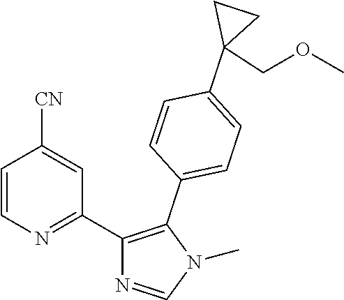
C1=CN=C(C2=C(C3=CC=C(C4(COC)CC4)C=C3)N(C)C=N2)C=C1[CN]
